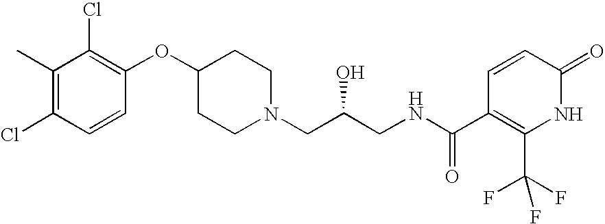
C1(C)=C(Cl)C=CC(OC2CCN(CC(CNC(C3=C(C(F)(F)F)NC(=O)C=C3)=O)O)CC2)=C1Cl
